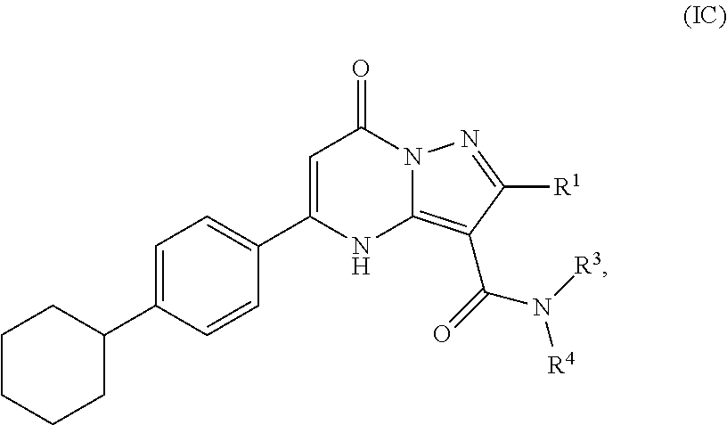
C1=C(C2=CC=C(C3CCCCC3)C=C2)NC2=C(C(N([R4])[R3])=O)C([R1])=NN2C1=O
